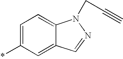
*C1=CC=C2C(=C1)C=NN2CC#C
